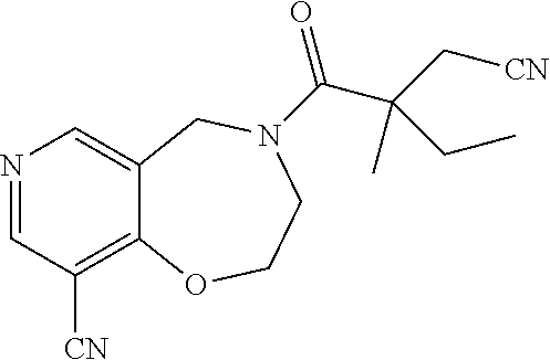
N1=CC([CN])=C2C(=C1)CN(C(=O)C(C[CN])(C)CC)CCO2
